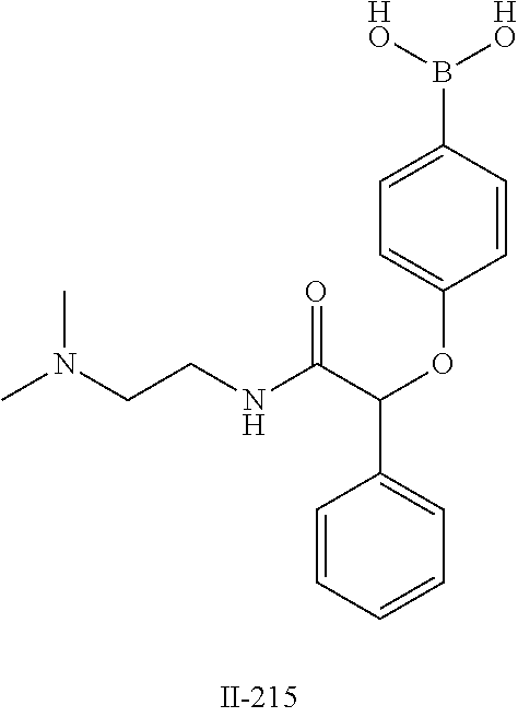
C1=C(B([HO])[HO])C=CC(OC(C(NCCN(C)C)=O)C2=CC=CC=C2)=C1
